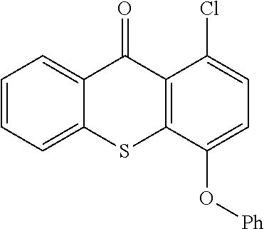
C1=CC=C2C(=C1)C(=O)C1=C(S2)C(O[Ph])=CC=C1Cl
